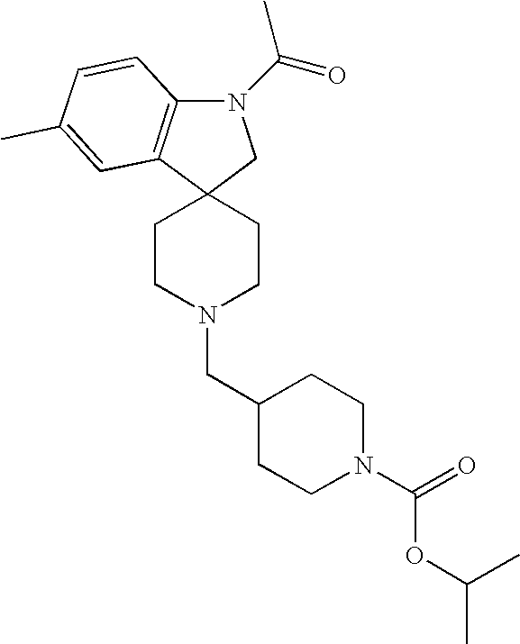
C12(CCN(CC3CCN(C(OC(C)C)=O)CC3)CC1)CN(C(C)=O)C1=C2C=C(C)C=C1
